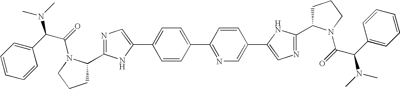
N1=C(C2CCCN2C(C(C2=CC=CC=C2)N(C)C)=O)NC(C2=CC=C(C3=NC=C(C4=CN=C(C5CCCN5C(C(C5=CC=CC=C5)N(C)C)=O)N4)C=C3)C=C2)=C1
